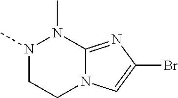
N1(C)CCN2C(=NC(Br)=C2)N1C
